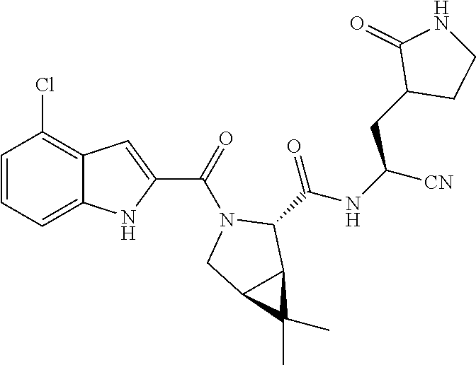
C1=CC=C2C(=C1Cl)C=C(C(=O)N1CC3C(C1C(NC([CN])CC1CCNC1=O)=O)C3(C)C)N2
